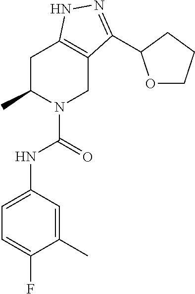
C1C(C)N(C(NC2=CC=C(F)C(C)=C2)=O)CC2=C1NN=C2C1OCCC1
